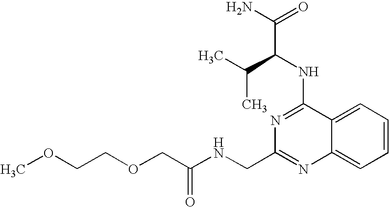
C12=CC=CC=C1N=C(CNC(COCCOC)=O)N=C2NC(C(N)=O)C(C)C
